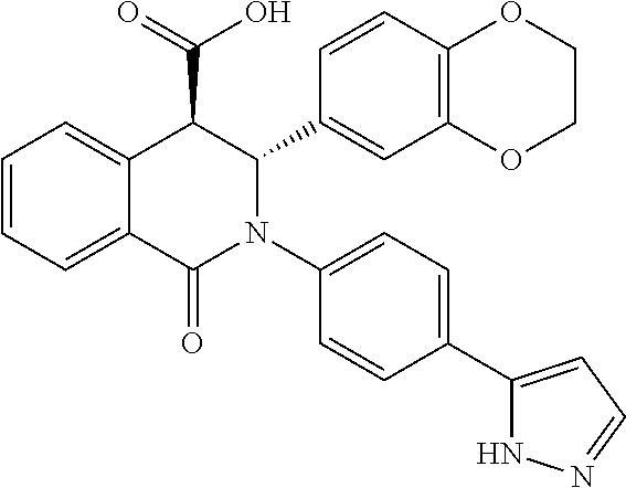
C1=CC=C2C(=C1)C(C(=O)O)C(C1=CC3=C(C=C1)OCCO3)N(C1=CC=C(C3=CC=NN3)C=C1)C2=O
